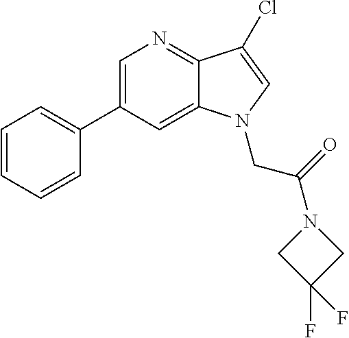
C1=C(C2=CC=CC=C2)C=C2C(=N1)C(Cl)=CN2CC(N1CC(F)(F)C1)=O
